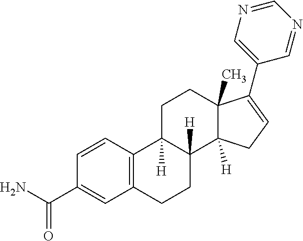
C1=CC(C(N)=O)=CC2=C1C1([H])C([H])(CC2)C2([H])C(C)(CC1)C(C1=CN=CN=C1)=CC2
